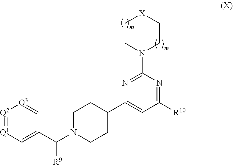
C1(C2CCN(C(C3=C[Q1]=[Q2][Q3]=C3)[R9])CC2)=CC([R10])=NC(N2CC[X]CC2)=N1
